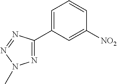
[NO2]C1=CC(C2=NN(C)N=N2)=CC=C1
